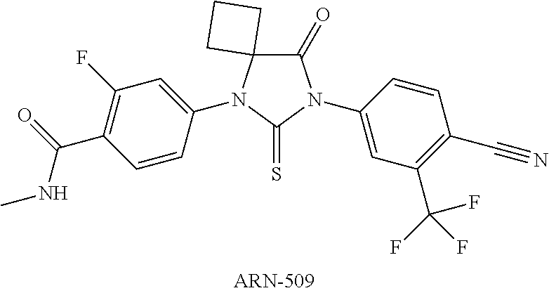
C1(=O)C2(N(C3=CC(F)=C(C(NC)=O)C=C3)C(=S)N1C1=CC(C(F)(F)F)=C(C#N)C=C1)CCC2
